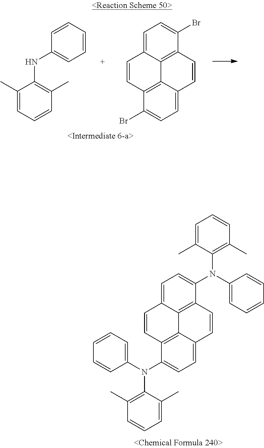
C1=CC=CC(NC2=C(C)C=CC=C2C)=C1.C12=C3C(=CC=C1Br)C=CC1=C3C(=CC=C1Br)C=C2.C1=C2C3=C(C(N(C4=C(C)C=CC=C4C)C4=CC=CC=C4)=C1)C=CC1=CC=C(N(C4=CC=CC=C4)C4=C(C)C=CC=C4C)C(=C31)C=C2
